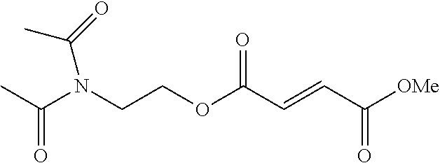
C(N(CCOC(C=CC([OMe])=O)=O)C(=O)C)(C)=O
